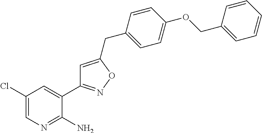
C1(Cl)=CN=C(N)C(C2=NOC(CC3=CC=C(OCC4=CC=CC=C4)C=C3)=C2)=C1
